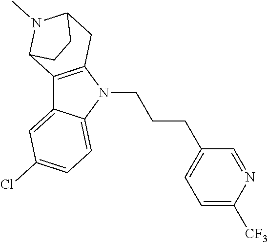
C12=CC(Cl)=CC=C1N(CCCC1=CC=C([CF3])N=C1)C1=C2C2N(C)C(C1)CC2
